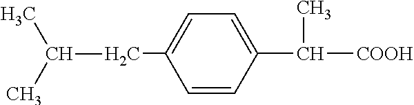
C1=C(CC(C)C)C=CC(C([COOH])C)=C1
